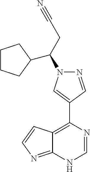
C1CCC(C(CC#N)N2N=CC(C3=C4C(=NC=C4)NC=N3)=C2)C1
